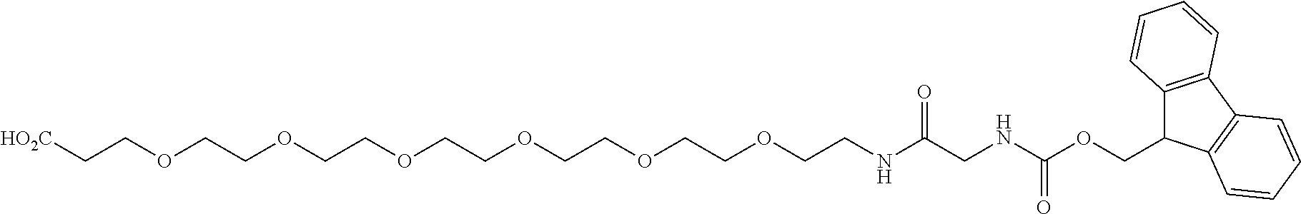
C(COCCOCCOCCOCCOCCOCCNC(CNC(OCC1C2=C(C3=C1C=CC=C3)C=CC=C2)=O)=O)[HO2C]
